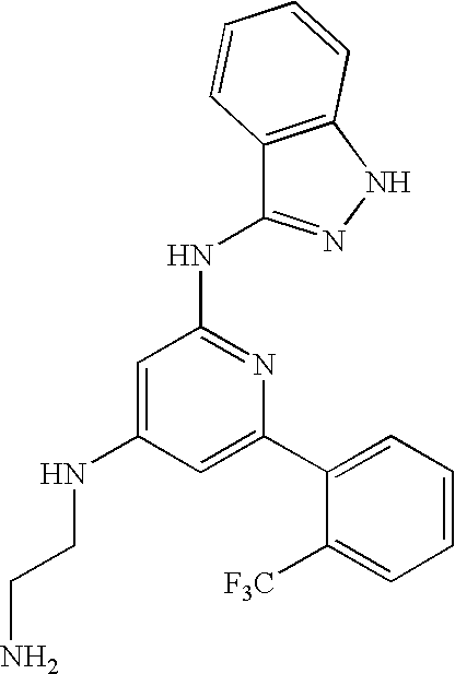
C1=C(C2=CC=CC=C2[F3C])N=C(NC2=NNC3=C2C=CC=C3)C=C1NCCN
